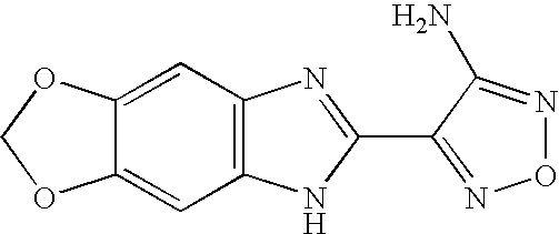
C12=CC3=C(C=C1OCO2)NC(C1=NON=C1N)=N3
